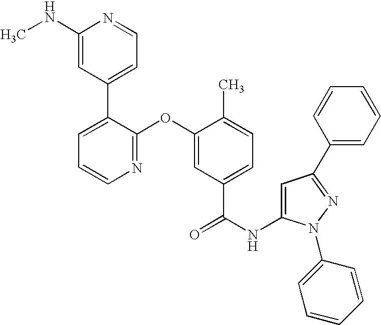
N1=C(OC2=CC(C(NC3=CC(C4=CC=CC=C4)=NN3C3=CC=CC=C3)=O)=CC=C2C)C(C2=CC=NC(NC)=C2)=CC=C1
